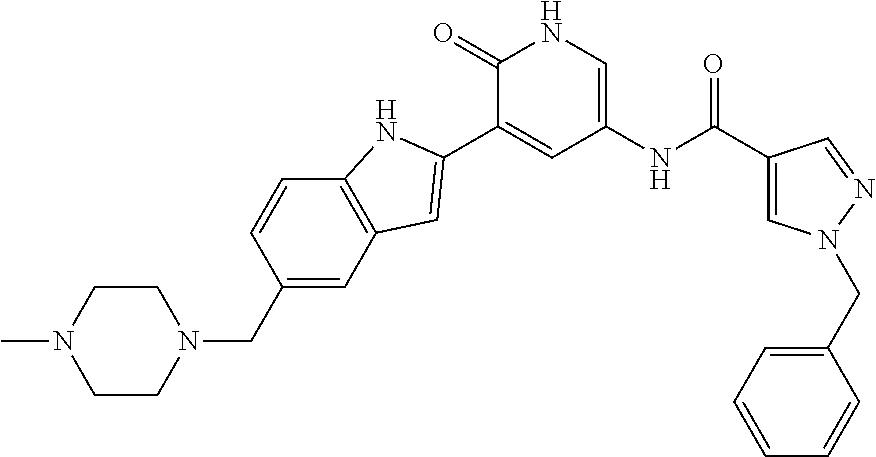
C1(C(NC2=CNC(=O)C(C3=CC4=C(C=CC(CN5CCN(C)CC5)=C4)N3)=C2)=O)=CN(CC2=CC=CC=C2)N=C1
